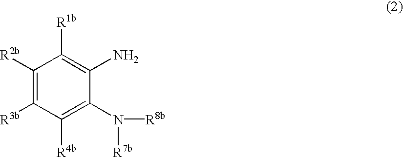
C1([R2b])=C([R3b])C([R4b])=C(N([R8b])[R7b])C(N)=C1[R1b]
